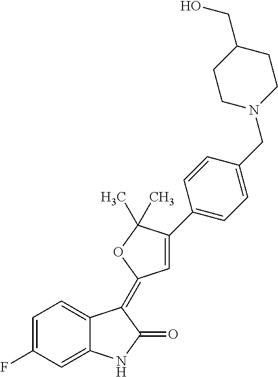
C1=C2C(=CC(F)=C1)NC(=O)C2=C1C=C(C2=CC=C(CN3CCC(CO)CC3)C=C2)C(C)(C)O1
